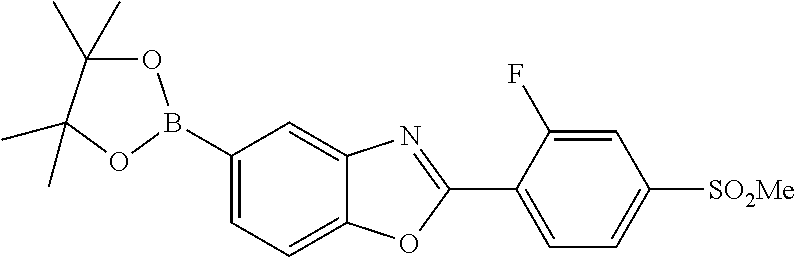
C1=C(B2OC(C)(C)C(C)(C)O2)C=C2C(=C1)OC(C1=CC=C([SO2Me])C=C1F)=N2
